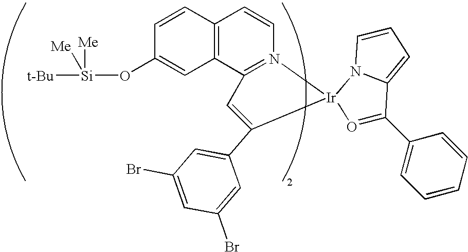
C12=C(C3=N(C=C1)[Ir]1(O=C(C4=CC=CC=C4)C4=CC=CN14)C(C1=CC(Br)=CC(Br)=C1)=C3)C=C(O[Si]([t-Bu])([Me])[Me])C=C2
